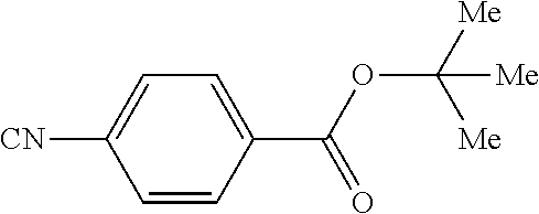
C1=C(C(OC([Me])([Me])[Me])=O)C=CC([CN])=C1
